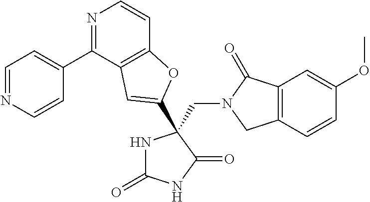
C(N1CC2=C(C1=O)C=C(OC)C=C2)C1(C2=CC3=C(C=CN=C3C3=CC=NC=C3)O2)NC(=O)NC1=O
